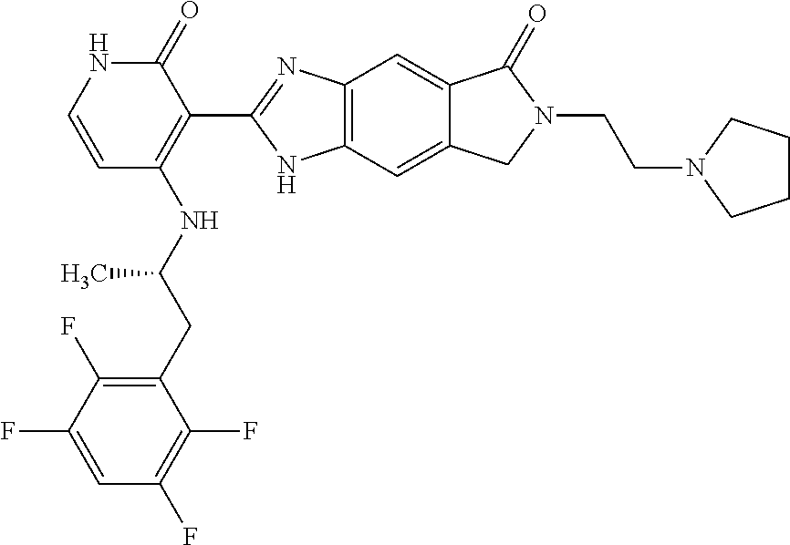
C1(F)=C(CC(NC2=C(C3=NC4=C(N3)C=C3C(=C4)C(=O)N(CCN4CCCC4)C3)C(=O)NC=C2)C)C(F)=C(F)C=C1F
